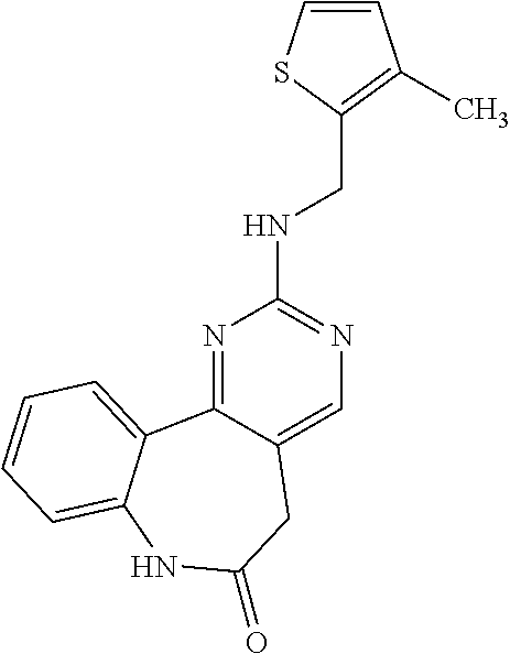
N1=C2C(=CN=C1NCC1=C(C)C=CS1)CC(=O)NC1=CC=CC=C21
